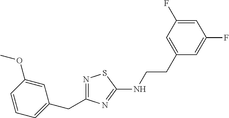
N1=C(CC2=CC=CC(OC)=C2)N=C(NCCC2=CC(F)=CC(F)=C2)S1
